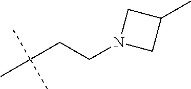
C(C(C)(C)C)CN1CC(C)C1
